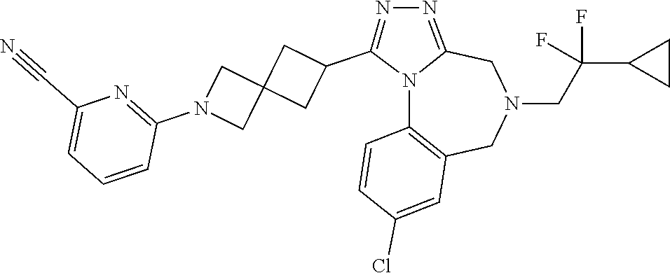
N12C3=C(CN(CC(C4CC4)(F)F)CC1=NN=C2C1CC2(C1)CN(C1=NC(C#N)=CC=C1)C2)C=C(Cl)C=C3
